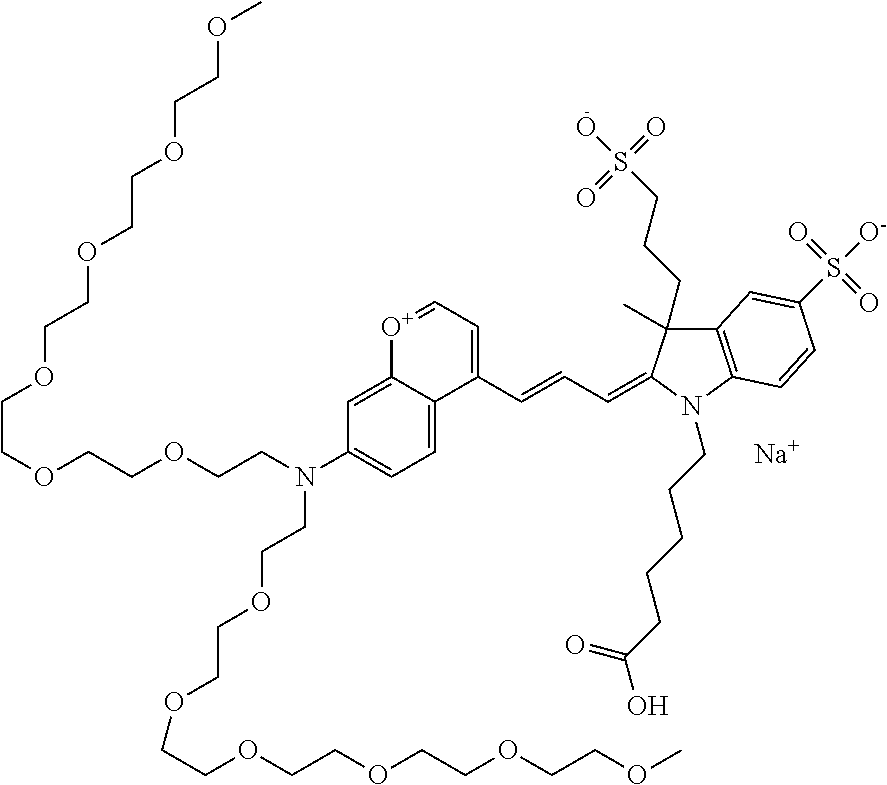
[Na].C(OCCOCCN(CCOCCOCCOCCOCCOCCOC)C1=CC=C2C(=C1)[O+]=CC=C2C=CC=C1C(C)(CCCS(O)(=O)=O)C2=C(N1CCCCCC(O)=O)C=CC(S([O-])(=O)=O)=C2)COCCOCCOCCOC
